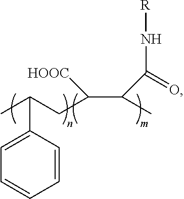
C1=CC=CC(C(C)CC(C(C)C(N[R])=O)[HOOC])=C1
